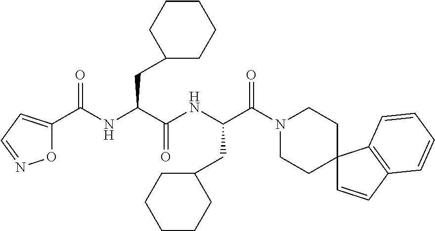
N(C(C(NC(C(N1CCC2(CC1)C=CC1=C2C=CC=C1)=O)CC1CCCCC1)=O)CC1CCCCC1)C(C1=CC=NO1)=O
